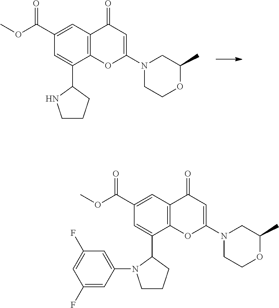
N1(C2=CC(=O)C3=C(O2)C(C2NCCC2)=CC(C(OC)=O)=C3)CCOC(C)C1.N1(C2=CC(=O)C3=C(O2)C(C2N(C4=CC(F)=CC(F)=C4)CCC2)=CC(C(OC)=O)=C3)CCOC(C)C1
